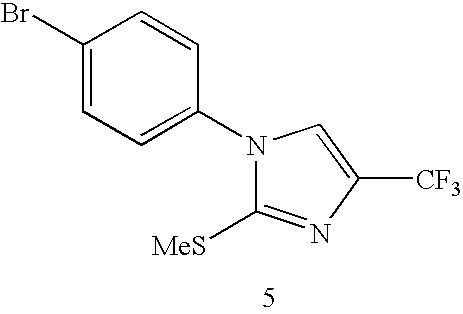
C1(Br)=CC=C(N2C([MeS])=NC([CF3])=C2)C=C1
